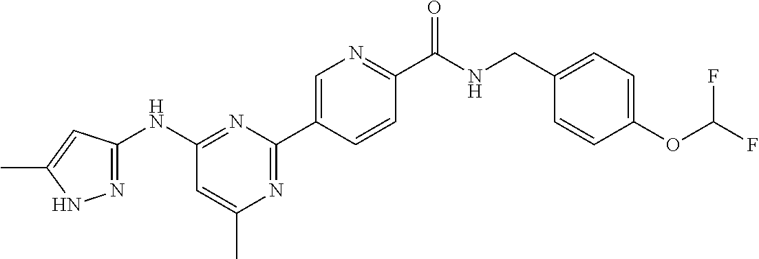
N1=C(C2=CN=C(C(NCC3=CC=C(OC(F)F)C=C3)=O)C=C2)N=C(NC2=NNC(C)=C2)C=C1C
